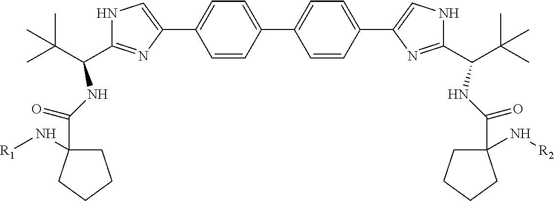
C1=CC(C2=CC=C(C3=CNC(C(C(C)(C)C)NC(C4(N[R2])CCCC4)=O)=N3)C=C2)=CC=C1C1=CNC(C(C(C)(C)C)NC(=O)C2(N[R1])CCCC2)=N1
